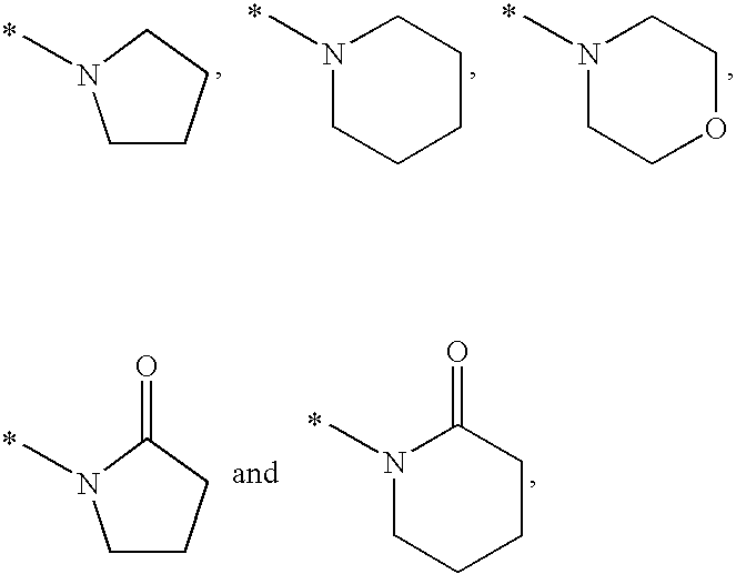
C1CCCN1C.N1(C)CCCCC1.N1(C)CCOCC1.C1CCC(=O)N1C.N1(C)CCCCC1=O
